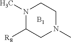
N1(C)C([R8])CN(C)CC1.[B1]
